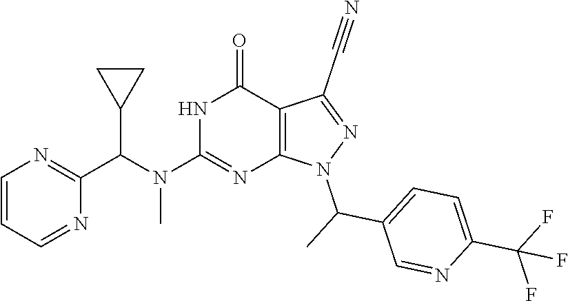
C1=CC=NC(C(N(C2=NC3=C(C(=O)N2)C(C#N)=NN3C(C)C2=CC=C(C(F)(F)F)N=C2)C)C2CC2)=N1
